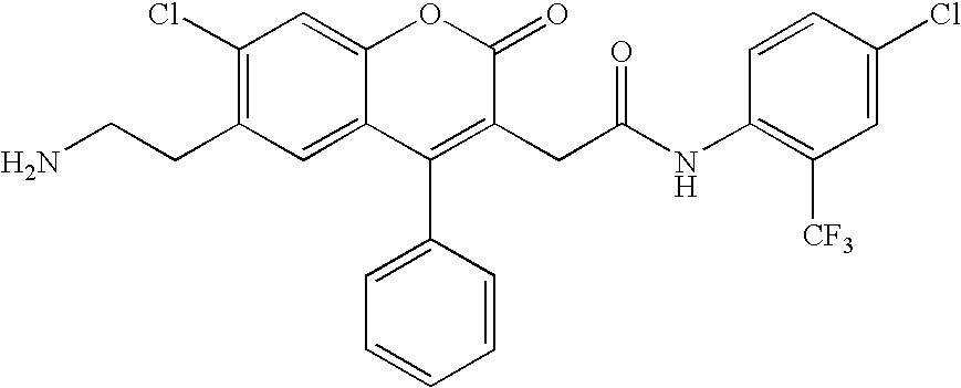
C1=C2C(=CC(Cl)=C1CCN)OC(=O)C(CC(=O)NC1=C([CF3])C=C(Cl)C=C1)=C2C1=CC=CC=C1
